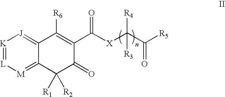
[M]1=C2C(=[J][K]=[L]1)C([R6])=C(C([X]C(C([R5])=O)([R4])[R3])=O)C(=O)C2([R1])[R2]
